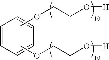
O(CCO[H])C.O(CCO[H])C.C1=CC=CC=C1
